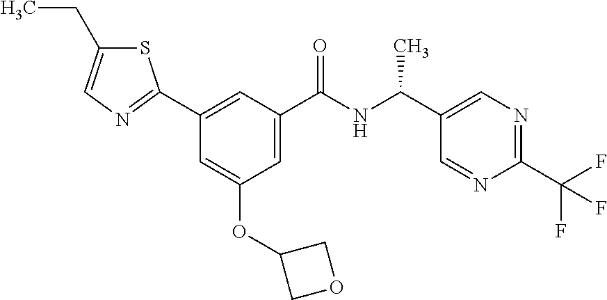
C1=C(C(NC(C2=CN=C(C(F)(F)F)N=C2)C)=O)C=C(C2=NC=C(CC)S2)C=C1OC1COC1
